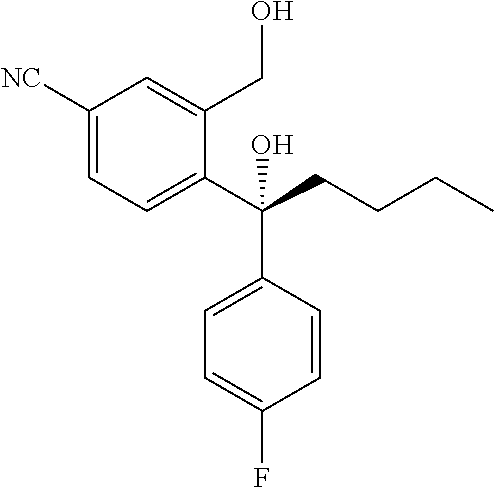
C1([NC])=CC=C(C(CCCC)(C2=CC=C(F)C=C2)O)C(CO)=C1
